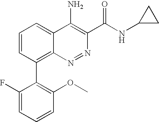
C1=CC=C(F)C(C2=C3C(=CC=C2)C(N)=C(C(=O)NC2CC2)N=N3)=C1OC
